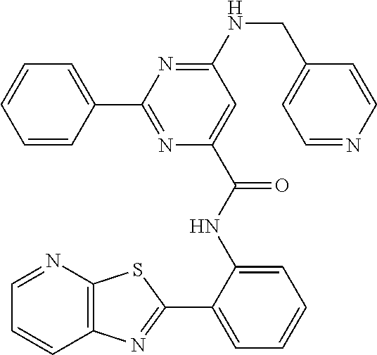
C1(NCC2=CC=NC=C2)=NC(C2=CC=CC=C2)=NC(C(NC2=CC=CC=C2C2=NC3=C(N=CC=C3)S2)=O)=C1
